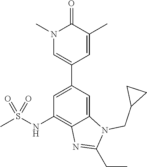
C12=CC(C3=CN(C)C(=O)C(C)=C3)=CC(NS(C)(=O)=O)=C1N=C(CC)N2CC1CC1
